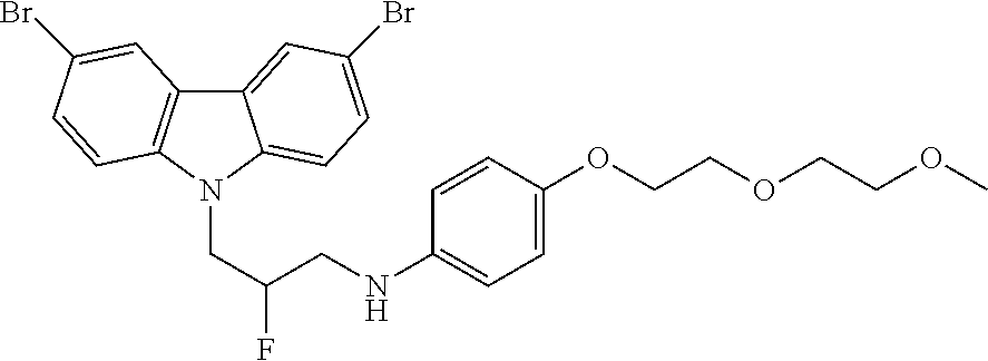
C12=CC(Br)=CC=C1N(CC(CNC1=CC=C(OCCOCCOC)C=C1)F)C1=C2C=C(Br)C=C1
